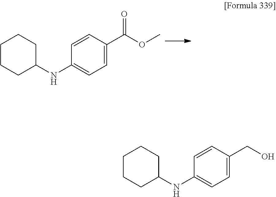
C1CCC(NC2=CC=C(C(OC)=O)C=C2)CC1.C1CCC(NC2=CC=C(CO)C=C2)CC1
